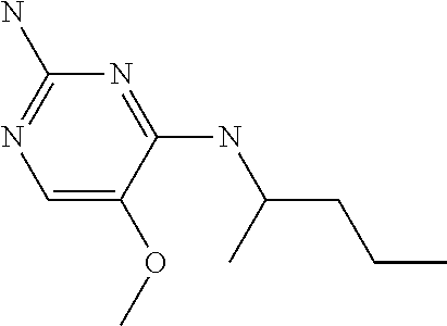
COC1=CN=C(N)N=C1NC(CCC)C
